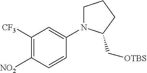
C1([CF3])=C([NO2])C=CC(N2CCCC2C[OTBS])=C1
